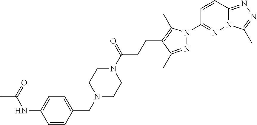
N12C(=NN=C1C)C=CC(N1N=C(C)C(CCC(N3CCN(CC4=CC=C(NC(C)=O)C=C4)CC3)=O)=C1C)=N2
